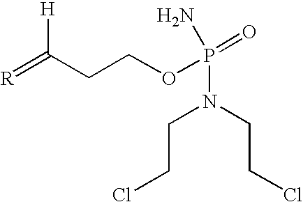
C(CCl)N(CCCl)P(OCCC(=[R])[H])(=O)N
